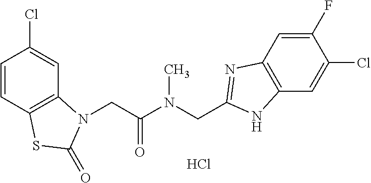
C1=CC2=C(C=C1Cl)N(CC(N(CC1=NC3=C(C=C(Cl)C(F)=C3)N1)C)=O)C(=O)S2.Cl
